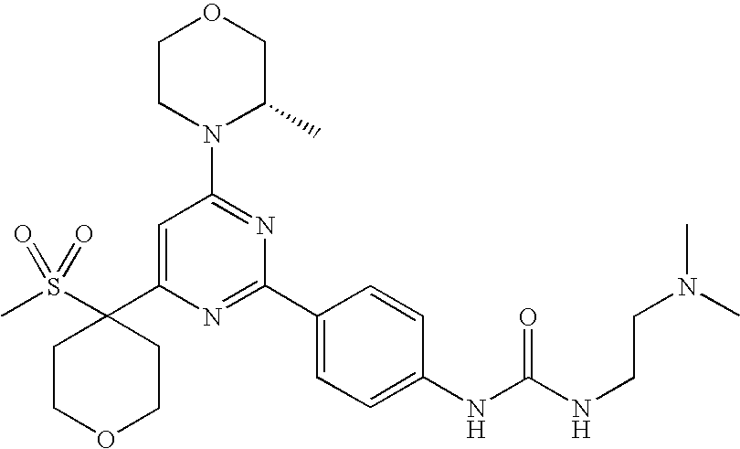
C1(C2=CC(N3C(C)COCC3)=NC(C3=CC=C(NC(=O)NCCN(C)C)C=C3)=N2)(S(C)(=O)=O)CCOCC1
